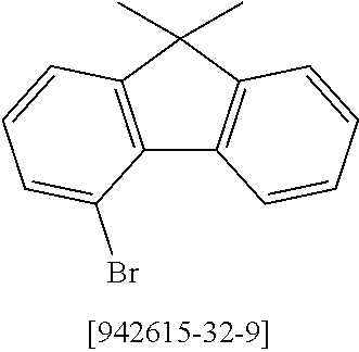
C12=C(C(C)(C)C3=C1C=CC=C3)C=CC=C2Br
